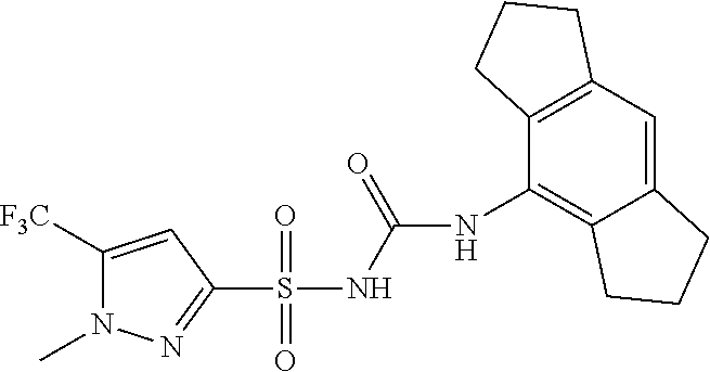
C1([F3C])=CC(S(NC(=O)NC2=C3C(=CC4=C2CCC4)CCC3)(=O)=O)=NN1C
